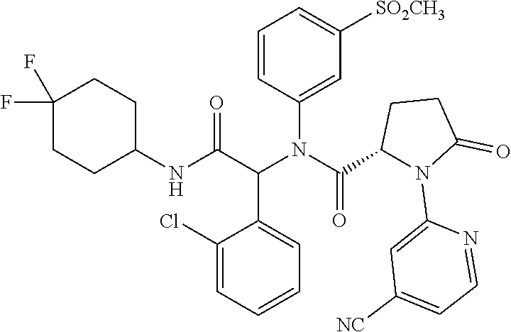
C1=CC(N(C(=O)C2CCC(=O)N2C2=CC([NC])=CC=N2)C(C(NC2CCC(F)(F)CC2)=O)C2=CC=CC=C2Cl)=CC([SO2CH3])=C1
